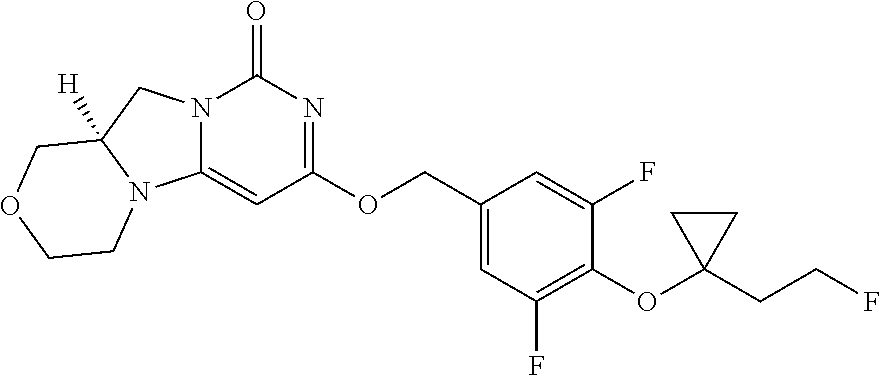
N12C(=CC(OCC3=CC(F)=C(OC4(CCF)CC4)C(F)=C3)=NC1=O)N1C([H])(C2)COCC1
